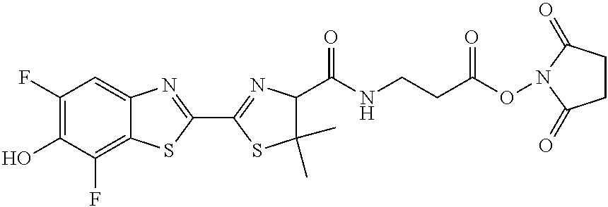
C1(F)=C(O)C(F)=C2C(=C1)N=C(C1=NC(C(NCCC(ON3C(=O)CCC3=O)=O)=O)C(C)(C)S1)S2
